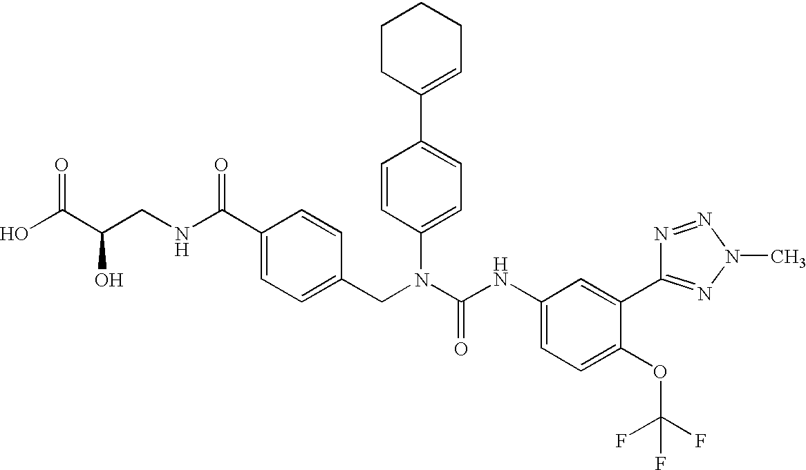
OC(C(CNC(C1=CC=C(CN(C(NC2=CC=C(OC(F)(F)F)C(C3=NN(C)N=N3)=C2)=O)C2=CC=C(C3=CCCCC3)C=C2)C=C1)=O)O)=O
